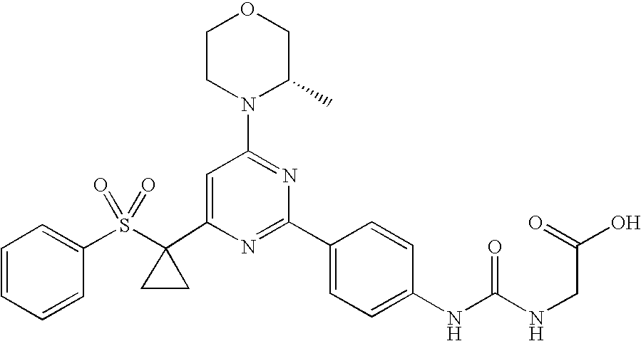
C1(C2(S(=O)(=O)C3=CC=CC=C3)CC2)=CC(N2C(C)COCC2)=NC(C2=CC=C(NC(=O)NCC(O)=O)C=C2)=N1
